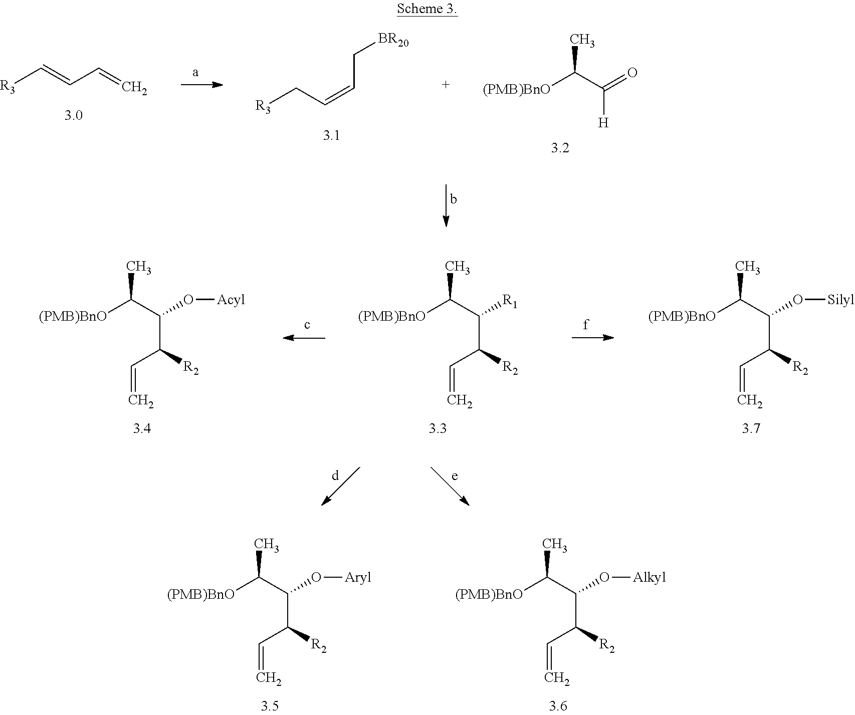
[(PMB)BnO]C(C(=O)[H])C.[R3]CC=CC[BR20].[R3]C=CC=C.[(PMB)BnO]C(C([R1])C(C=C)[R2])C.[(PMB)BnO]C(C(O[Acyl])C(C=C)[R2])C.[(PMB)BnO]C(C(O[Silyl])C(C=C)[R2])C.[(PMB)BnO]C(C(O[Alkyl])C(C=C)[R2])C.[(PMB)BnO]C(C(O[Aryl])C(C=C)[R2])C
